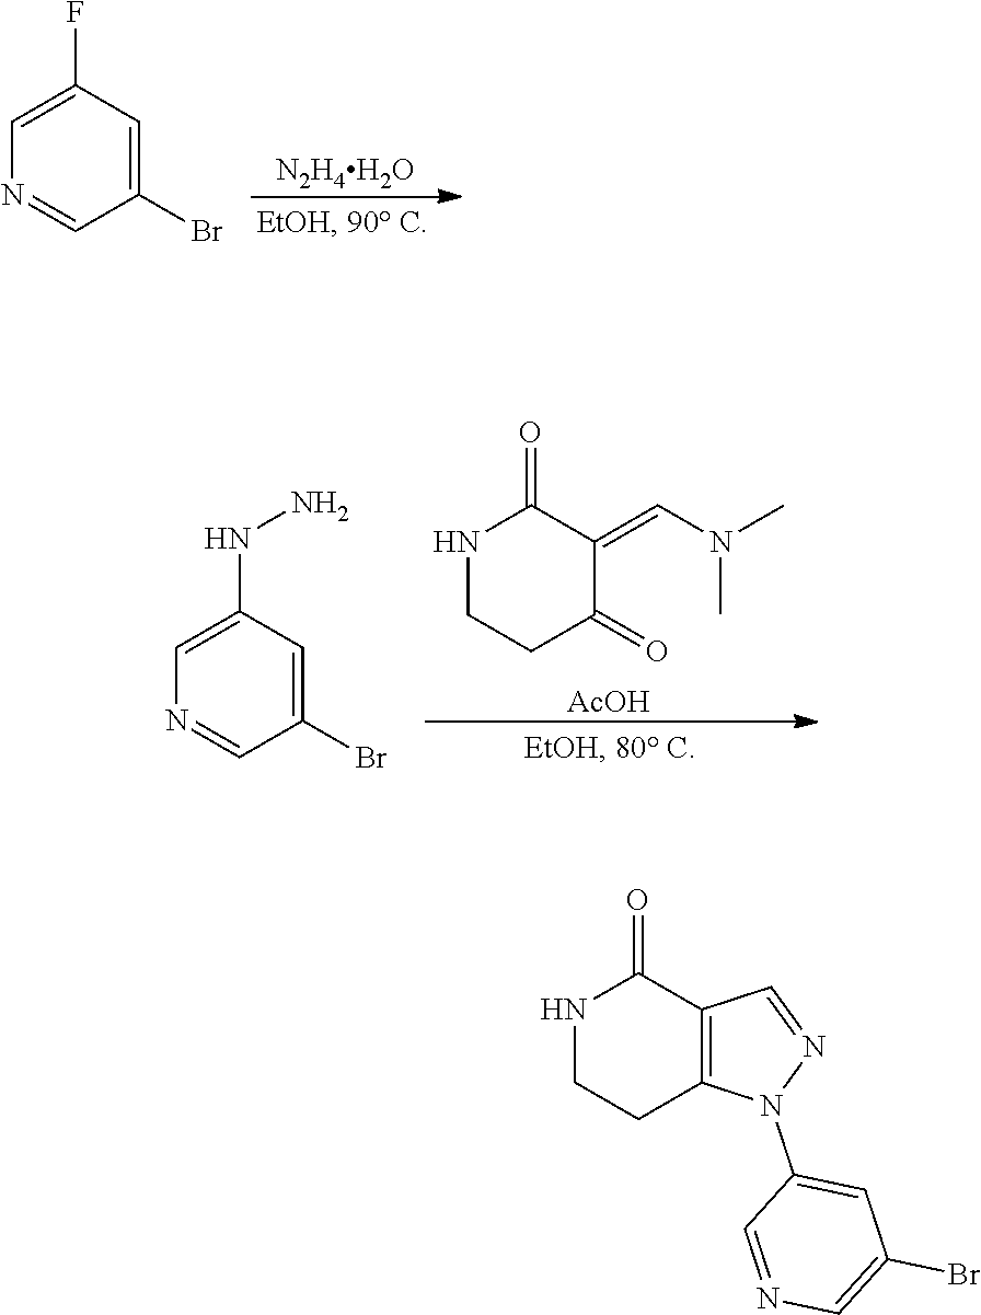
C1=C(NN)C=C(Br)C=N1.N1CCC(=O)C(=CN(C)C)C1=O.[AcOH].C1=C(F)C=C(Br)C=N1.[N2H4H2O].N1CCC2=C(C1=O)C=NN2C1=CC(Br)=CN=C1
